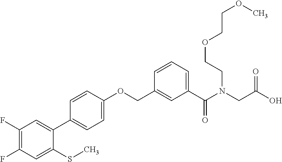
C1(F)=C(F)C=C(SC)C(C2=CC=C(OCC3=CC(C(N(CC(O)=O)CCOCCOC)=O)=CC=C3)C=C2)=C1
